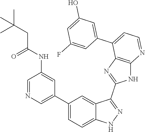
C1=NC=C(C2=CC=C3C(=C2)C(C2=NC4=C(N2)N=CC=C4C2=CC(O)=CC(F)=C2)=NN3)C=C1NC(CC(C)(C)C)=O
